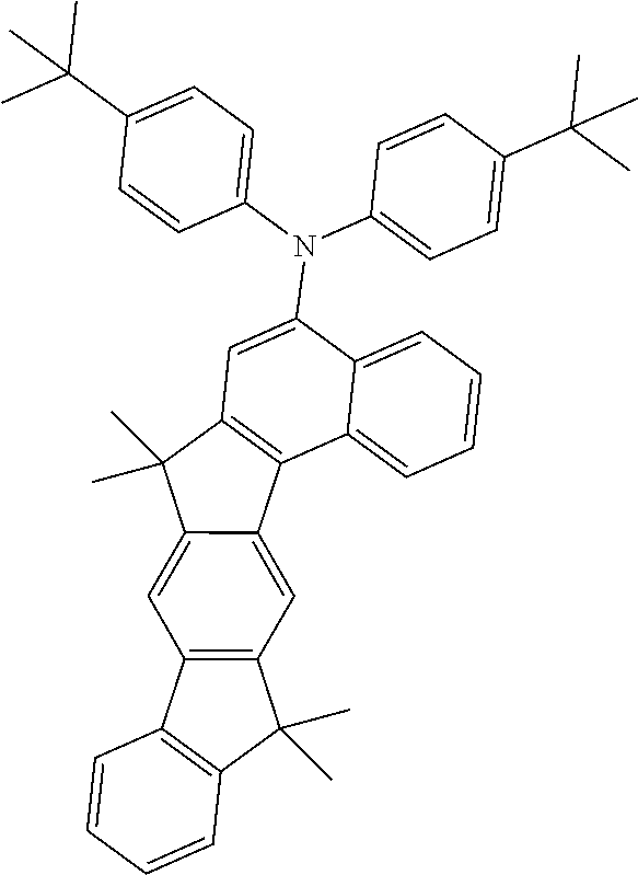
C1=C(N(C2=CC=C(C(C)(C)C)C=C2)C2=CC=C(C(C)(C)C)C=C2)C2=CC=CC=C2C2=C1C(C)(C)C1=CC3=C(C=C21)C(C)(C)C1=C3C=CC=C1
